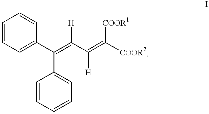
C1=CC=C(C(=C([H])C(=C([COOR2])[COOR1])[H])C2=CC=CC=C2)C=C1
